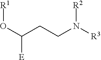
C(CC(O[R1])[E])N([R3])[R2]
